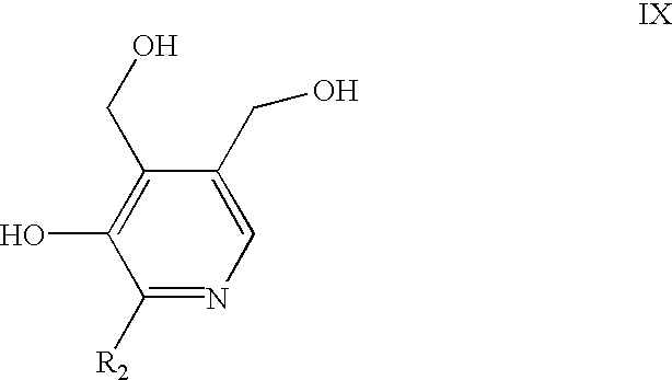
C1([R2])=NC=C(CO)C(CO)=C1O
